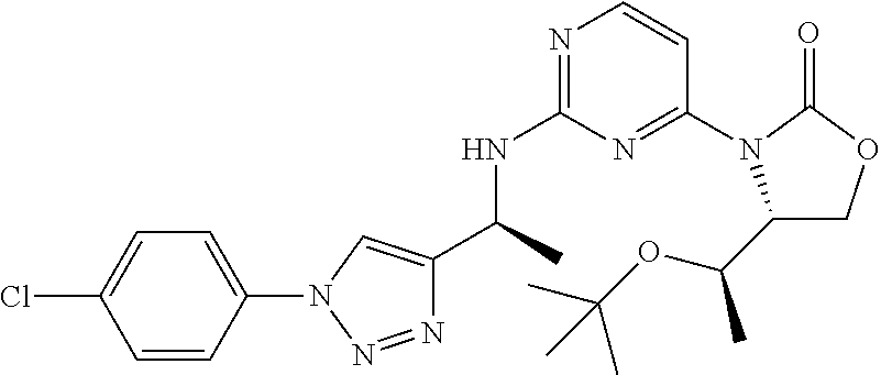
N1=NN(C2=CC=C(Cl)C=C2)C=C1C(C)NC1=NC=CC(N2C(C(OC(C)(C)C)C)COC2=O)=N1
